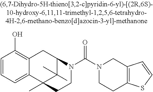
C1=CC=C2C(=C1O)CC1C(C)(C)C2(C)CCN1C(N1CCC2=C(C1)C=CS2)=O
